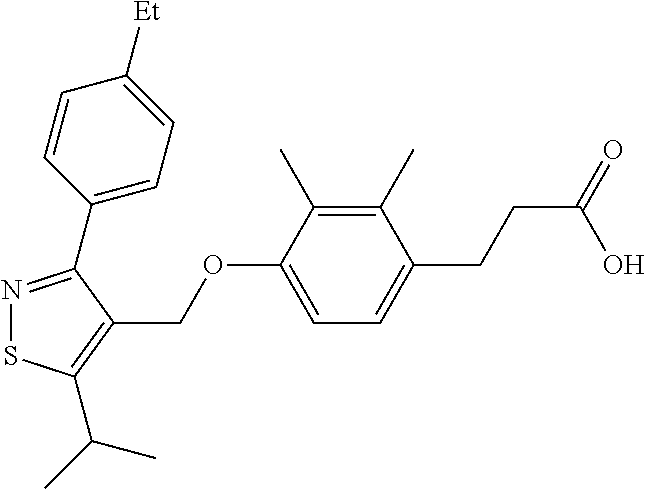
N1=C(C2=CC=C([Et])C=C2)C(COC2=CC=C(CCC(=O)O)C(C)=C2C)=C(C(C)C)S1
